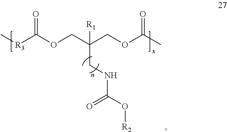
C[R3]C(OCC(COC(C)=O)([R1])CNC(O[R2])=O)=O
